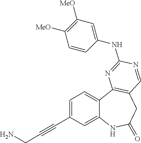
C1=C(C#CCN)C=C2C(=C1)C1=C(CC(=O)N2)C=NC(NC2=CC([MeO])=C([MeO])C=C2)=N1
